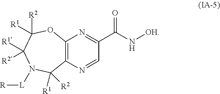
C12=C(N=CC(C(=O)N[OH])=N1)C([R1])([R2])N([L][R])C([R1])([R2])C([R1])([R2])O2
